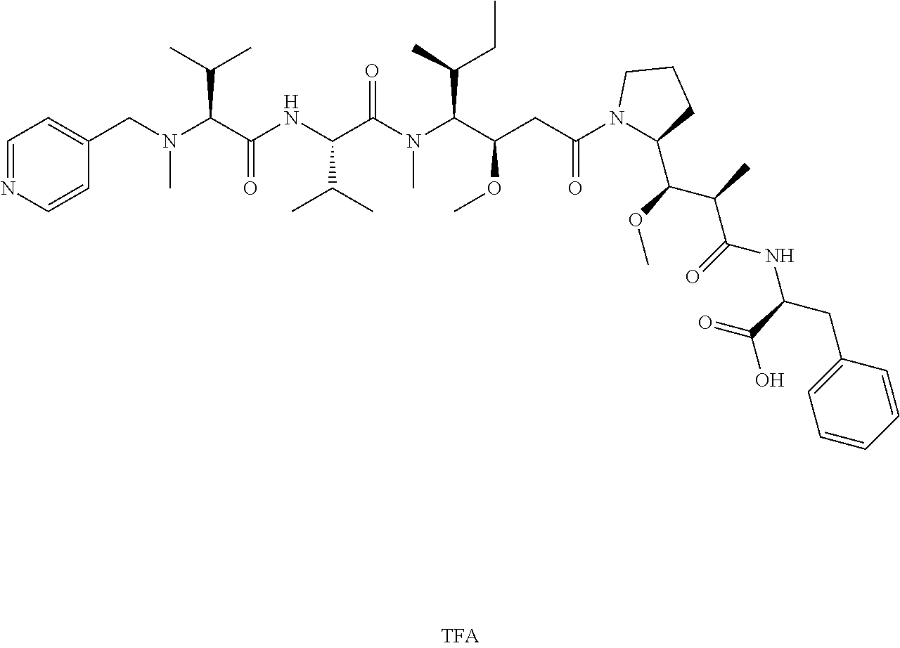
C1=NC=CC(CN(C(C(=O)NC(C(C)C)C(N(C)C(C(OC)CC(=O)N2C(C(C(C(NC(CC3=CC=CC=C3)C(=O)O)=O)C)OC)CCC2)C(C)CC)=O)C(C)C)C)=C1
